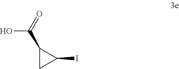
C1(C(=O)O)CC1I
